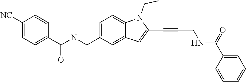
C1=C(CN(C(C2=CC=C([NC])C=C2)=O)C)C=C2C(=C1)N(CC)C(C#CCNC(C1=CC=CC=C1)=O)=C2
